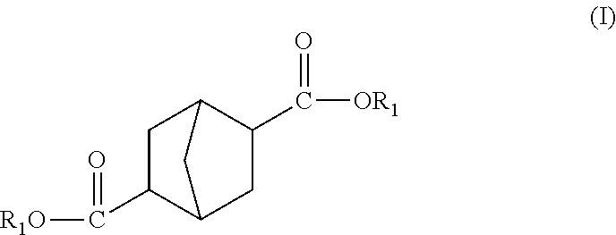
C1(C([OR1])=O)C2CC(C([R1O])=O)C(C1)C2
